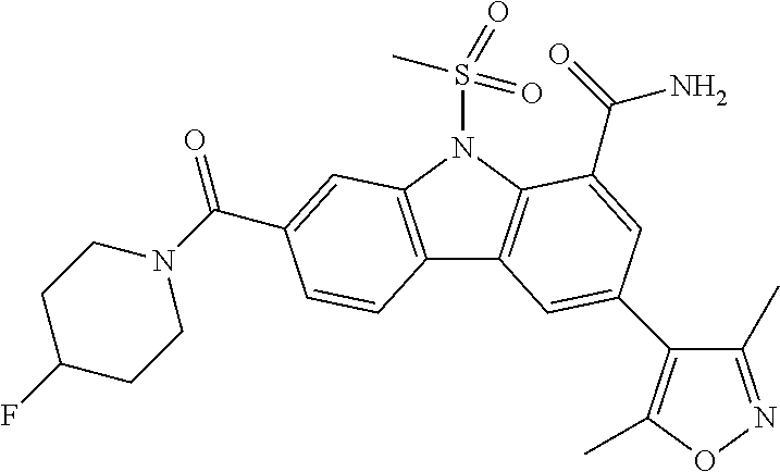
C12=C(N(S(C)(=O)=O)C3=C1C=C(C1=C(C)ON=C1C)C=C3C(=O)N)C=C(C(N1CCC(F)CC1)=O)C=C2
